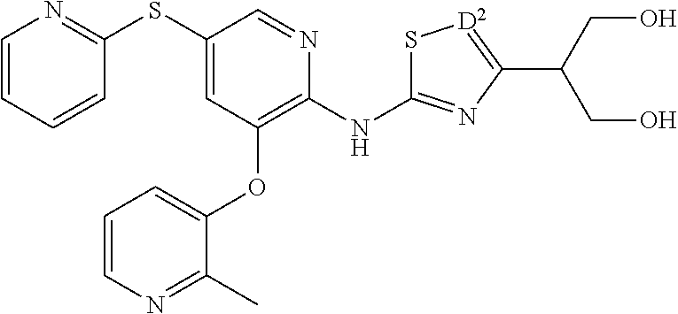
C1(SC2=CC(OC3=CC=CN=C3C)=C(NC3=NC(C(CO)CO)=[D2]S3)N=C2)=NC=CC=C1
